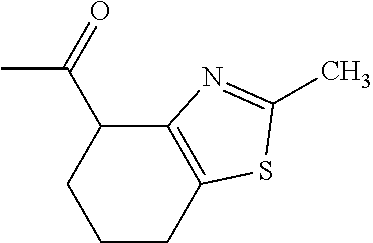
C12=C(CCCC1C(=O)C)SC(C)=N2
